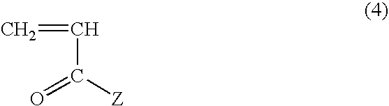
C=CC([Z])=O
